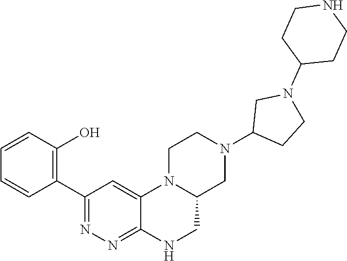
N1(C2CCN(C3CCNCC3)C2)CC2N(CC1)C1=CC(C3=C(O)C=CC=C3)=NN=C1NC2
